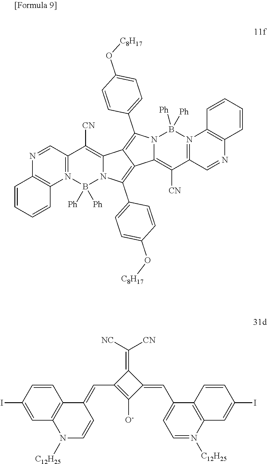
C12=N(B([Ph])([Ph])N3C(=C1[CN])C1=C(C4=CC=C(O[C8H17])C=C4)N4C(=C([CN])C5=N(B4([Ph])[Ph])C4=C(N=C5)C=CC=C4)C1=C3C1=CC=C(O[C8H17])C=C1)C1=C(N=C2)C=CC=C1.C1=CC(I)=CC2=C1C(=CC1=C([O-])C(=CC3=CC=N([C12H25])C4=C3C=CC(I)=C4)C1=C([CN])[NC])C=CN2[C12H25]
